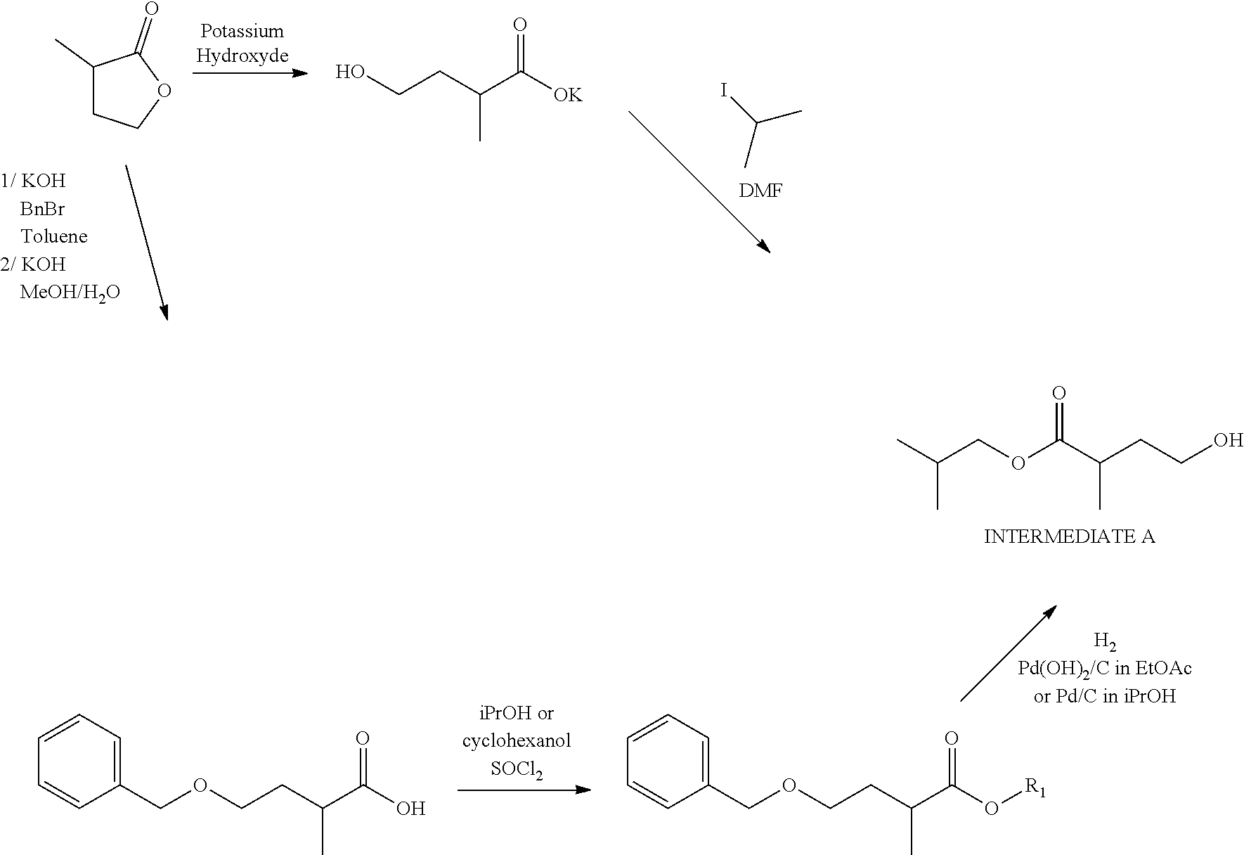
C(C)(I)C.[DMF].C1(C)CCOC1=O.OCCC(C([OK])=O)C.CC(COC(C(CCO)C)=O)C.C1(COCCC(C(O)=O)C)=CC=CC=C1.C1(COCCC(C(O[R1])=O)C)=CC=CC=C1
